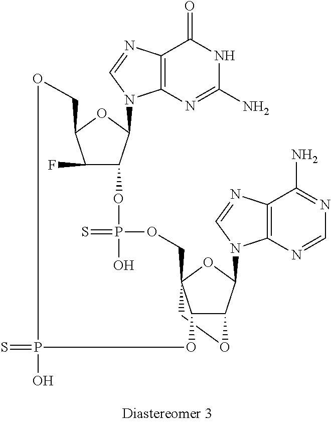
C1C23C(C(C(N4C5=C(N=C4)C(N)=NC=N5)O2)O1)OP(=S)(O)OCC1C(F)C(OP(=S)(O)OC3)C(N2C3=C(N=C2)C(=O)NC(N)=N3)O1
